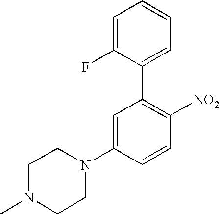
C1N(C)CCN(C2=CC(C3=CC=CC=C3F)=C([NO2])C=C2)C1
